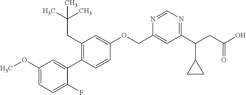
C1(OC)=CC=C(F)C(C2=C(CC(C)(C)C)C=C(OCC3=CC(C(CC(O)=O)C4CC4)=NC=N3)C=C2)=C1
